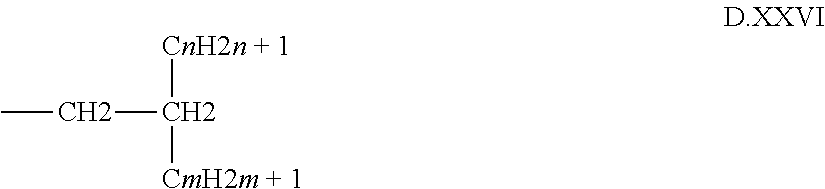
C(C([CnH2n + 1])[CmH2m + 1])C
